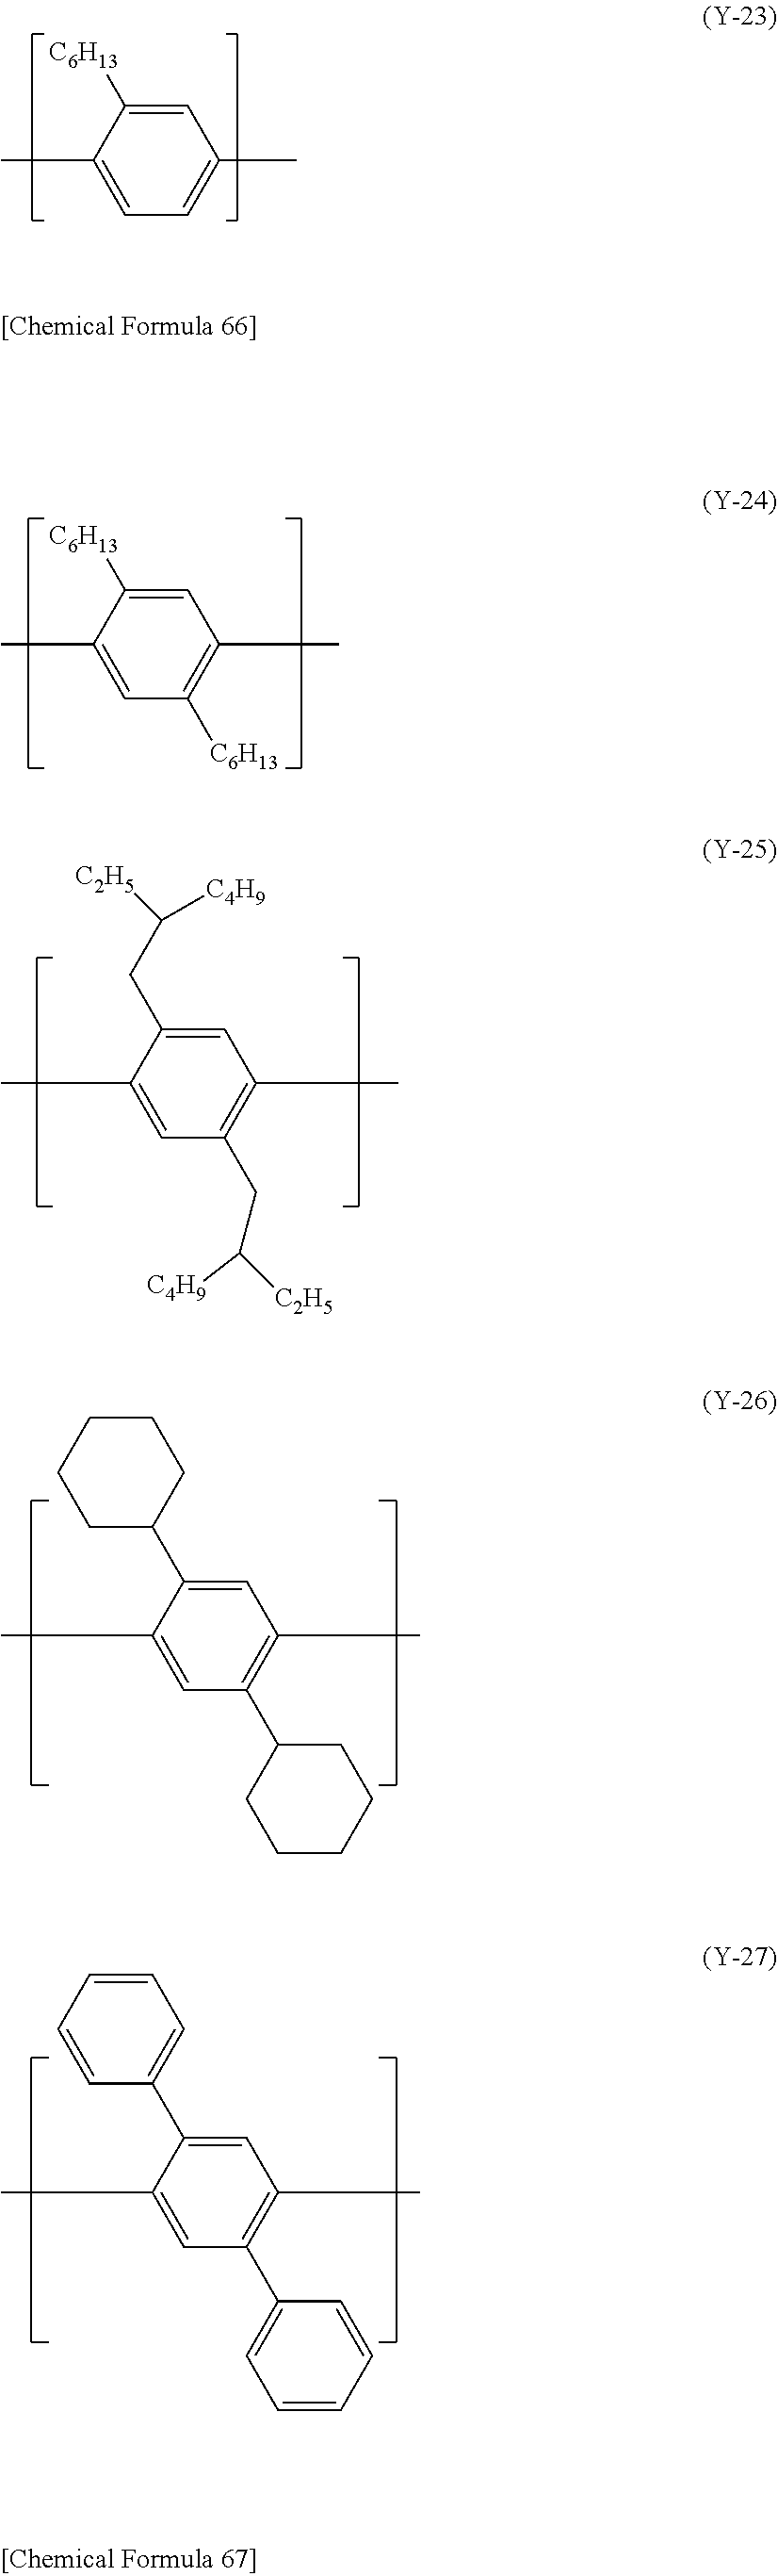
C1=C([C6H13])C(C)=CC=C1C.C1=C([C6H13])C(C)=CC([C6H13])=C1C.C1=C(CC([C4H9])[C2H5])C(C)=CC(CC([C4H9])[C2H5])=C1C.C1=C(C2CCCCC2)C(C)=CC(C2CCCCC2)=C1C.C1=C(C2=CC=CC=C2)C(C)=CC(C2=CC=CC=C2)=C1C
